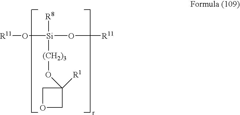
O([R11])[Si](O[R11])([R8])[(CH2)3]OC1([R1])COC1
